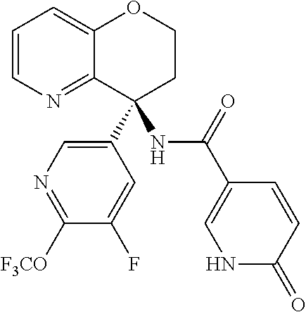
C1=CN=C2C(=C1)OCCC2(C1=CN=C([F3CO])C(F)=C1)NC(C1=CNC(=O)C=C1)=O
